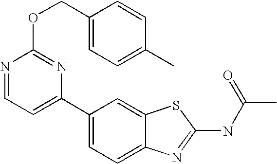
C1(C2=CC=NC(OCC3=CC=C(C)C=C3)=N2)=CC=C2C(=C1)SC(NC(C)=O)=N2
